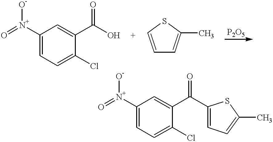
C1([N+](=O)[O-])=CC=C(Cl)C(C(=O)O)=C1.C1=CSC(C)=C1.C1([N+](=O)[O-])=CC=C(Cl)C(C(=O)C2=CC=C(C)S2)=C1
